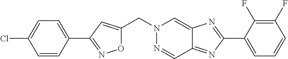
C1=CC(C2=NOC(CN3N=CC4=NC(C5=CC=CC(F)=C5F)=NC4=C3)=C2)=CC=C1Cl
